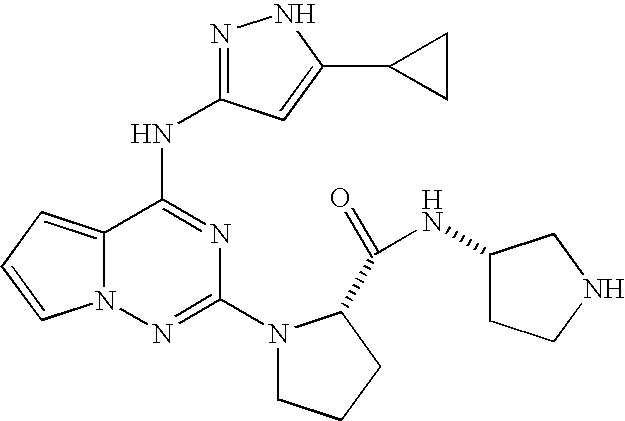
C12=CC=CN1N=C(N1CCCC1C(=O)NC1CCNC1)N=C2NC1=NNC(C2CC2)=C1
